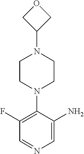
O1CC(N2CCN(C3=C(F)C=NC=C3N)CC2)C1
